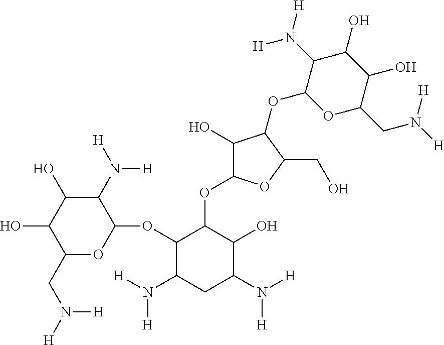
C1(N([H])[H])C(O)C(O)C(CN([H])[H])OC1OC1C(N([H])[H])CC(N([H])[H])C(O)C1OC1C(O)C(OC2OC(CN([H])[H])C(O)C(O)C2N([H])[H])C(CO)O1
